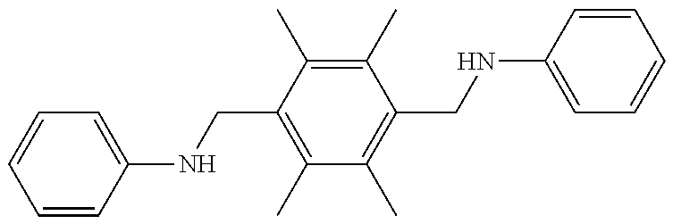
C1=CC(NCC2=C(C)C(C)=C(CNC3=CC=CC=C3)C(C)=C2C)=CC=C1
